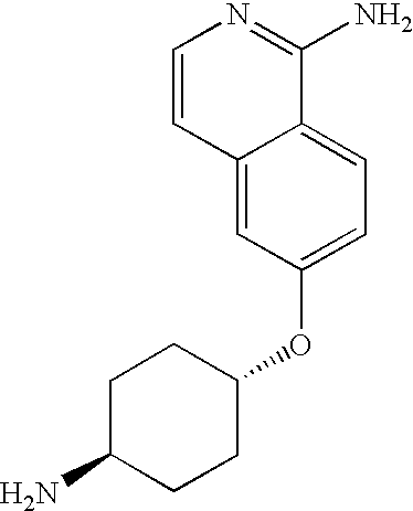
C12=CC(OC3CCC(N)CC3)=CC=C1C(N)=NC=C2
